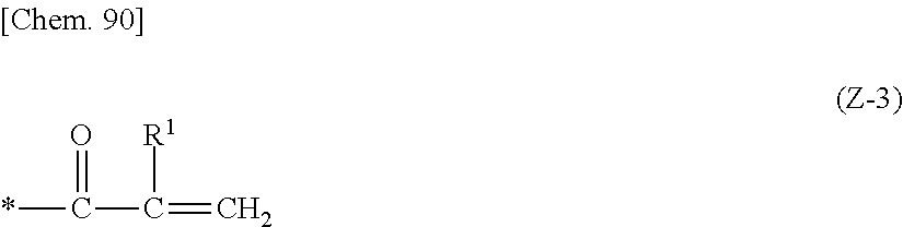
*C(=O)C([R1])=C
